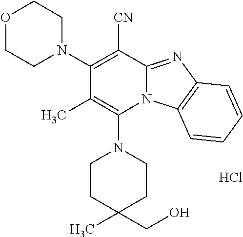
Cl.C1(N2CCOCC2)=C([CN])C2=NC3=C(N2C(N2CCC(C)(CO)CC2)=C1C)C=CC=C3
